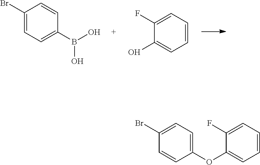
C1(Br)=CC=C(B(O)O)C=C1.C1(F)=CC=CC=C1O.C1(Br)=CC=C(OC2=CC=CC=C2F)C=C1
